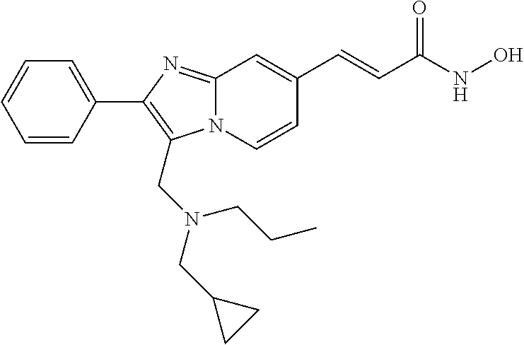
N12C(=NC(C3=CC=CC=C3)=C1CN(CC1CC1)CCC)C=C(C=CC(NO)=O)C=C2
